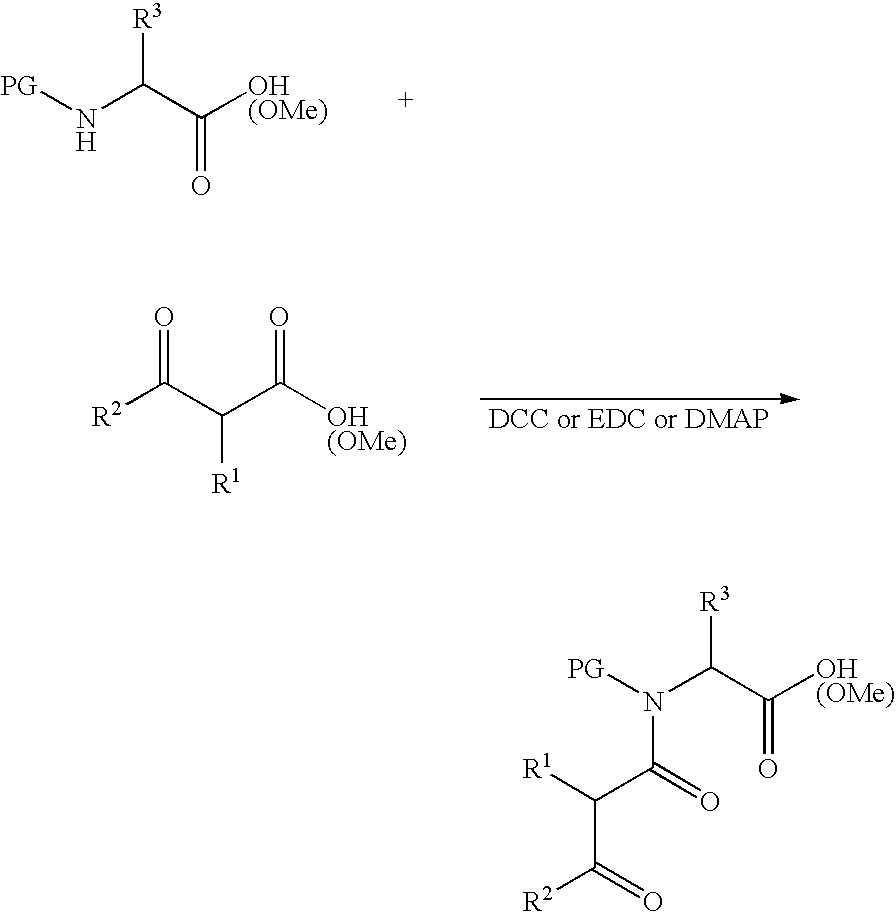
[PG]NC(C([OH(OMe)])=O)[R3].[R2]C(C(C([OH(OMe)])=O)[R1])=O.[PG]N(C(C([OH(OMe)])=O)[R3])C(=O)C([R1])C(=O)[R2]
